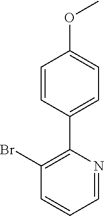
C1(Br)=C(C2=CC=C(OC)C=C2)N=CC=C1
